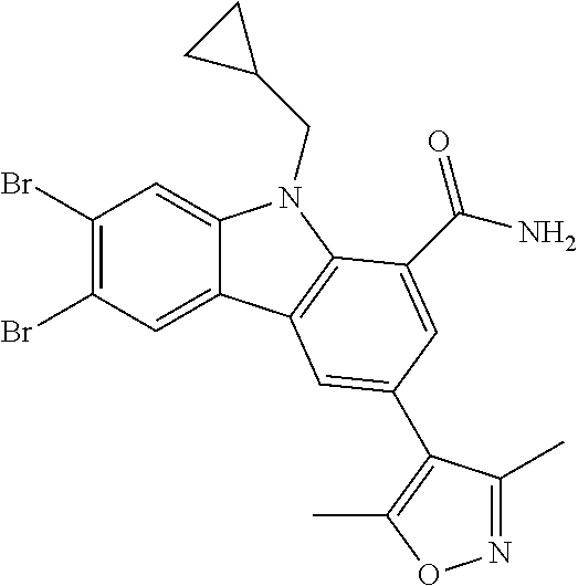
C1(Br)=C(Br)C=C2C(=C1)N(CC1CC1)C1=C2C=C(C2=C(C)ON=C2C)C=C1C(N)=O
